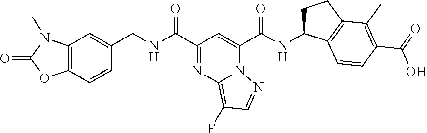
O=C1OC2=C(N1C)C=C(CNC(C1=NC3=C(F)C=NN3C(C(NC3CCC4=C3C=CC(C(=O)O)=C4C)=O)=C1)=O)C=C2
